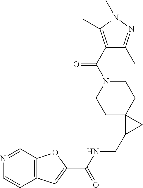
C12=C(C=NC=C1)OC(C(NCC1CC13CCN(C(=O)C1=C(C)N(C)N=C1C)CC3)=O)=C2
